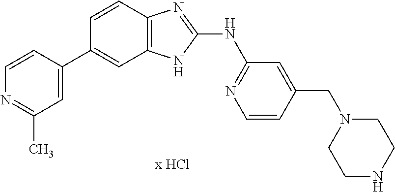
N1=C(C)C=C(C2=CC3=C(C=C2)N=C(NC2=NC=CC(CN4CCNCC4)=C2)N3)C=C1
